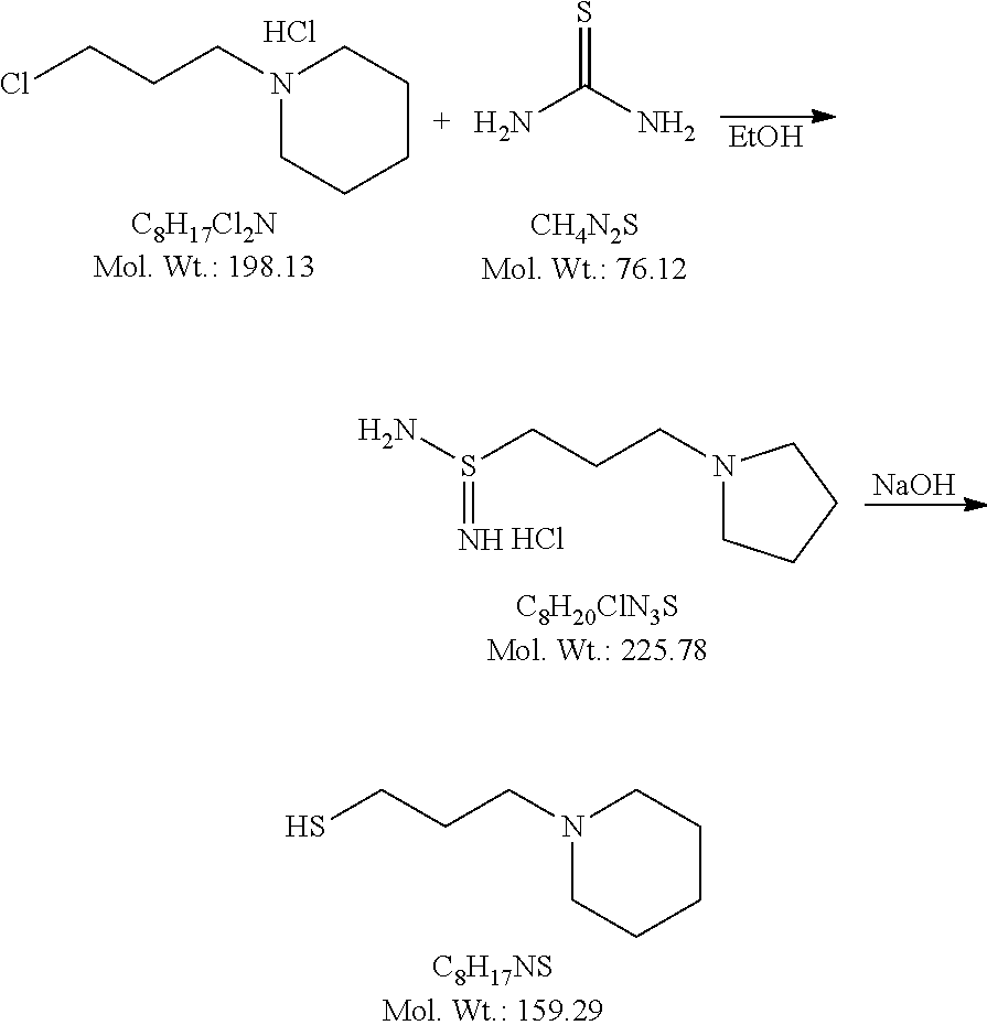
SCCCN1CCCCC1.NC(N)=S.[EtOH].ClCCCN1CCCCC1.Cl.[NaOH].S(CCCN1CCCC1)(N)=N.Cl
